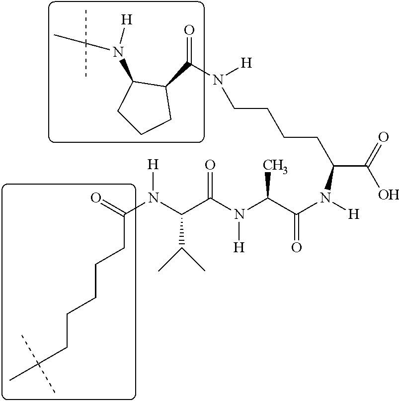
OC(C(CCCCN([H])C(C1C(N([H])C(C)(C)C)CCC1)=O)N([H])C(C(N(C(C(N(C(=O)CCCCCC(C)(C)C)[H])C(C)C)=O)[H])C)=O)=O
